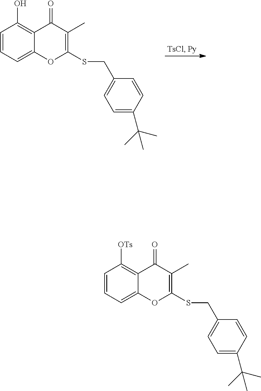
C1=CC=C2C(=C1O)C(=O)C(C)=C(SCC1=CC=C(C(C)(C)C)C=C1)O2.C1=CC=C2C(=C1[OTs])C(=O)C(C)=C(SCC1=CC=C(C(C)(C)C)C=C1)O2
